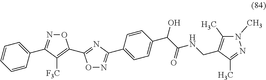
C1=CC=CC(C2=NOC(C3=NC(C4=CC=C(C(C(NCC5=C(C)N(C)N=C5C)=O)O)C=C4)=NO3)=C2[F3C])=C1
